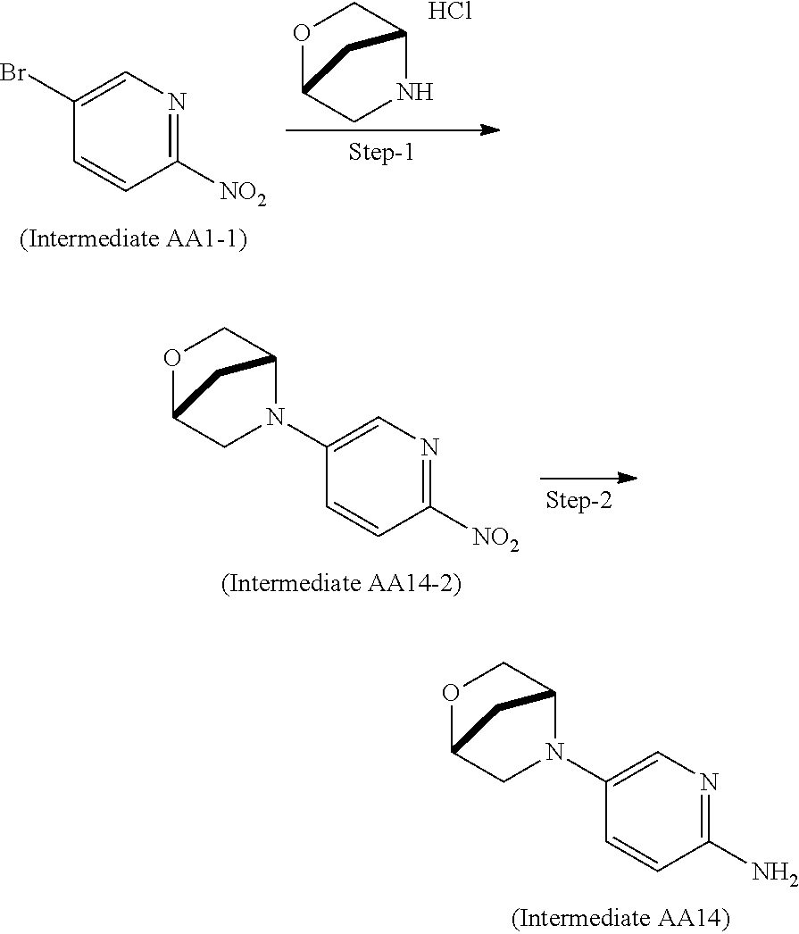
C12COC(CN1)C2.Cl.C1([NO2])=NC=C(Br)C=C1.C1([NO2])=NC=C(N2C3COC(C2)C3)C=C1.C1(N)=NC=C(N2C3COC(C2)C3)C=C1
